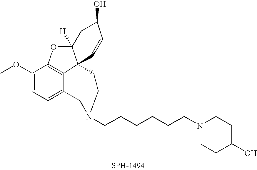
C1(OC)=CC=C2C3=C1OC1([H])C3(C=CC(O)C1)CCN(CCCCCCN1CCC(O)CC1)C2
